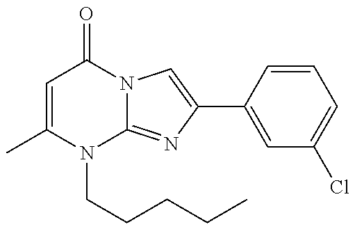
C1=C(C)N(CCCCC)C2=NC(C3=CC(Cl)=CC=C3)=CN2C1=O
